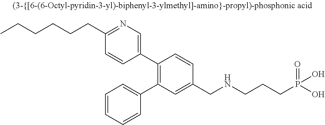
C(CCCC1=NC=C(C2=C(C3=CC=CC=C3)C=C(CNCCCP(O)(O)=O)C=C2)C=C1)CC
